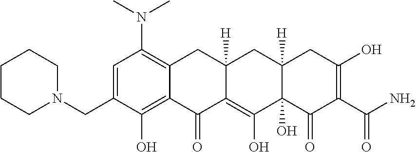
C1=C(CN2CCCCC2)C(O)=C2C(=C1N(C)C)CC1([H])C(=C(O)C3(O)C([H])(C1)CC(O)=C(C(N)=O)C3=O)C2=O
